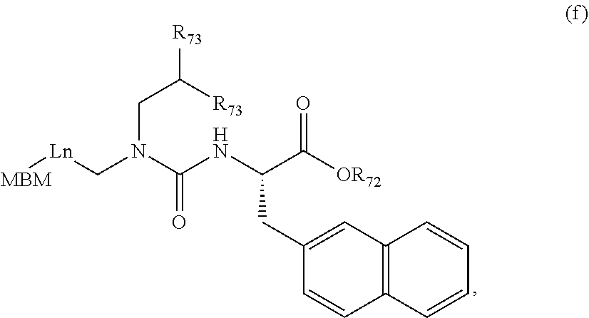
C12=C(C=CC=C1)C=CC(CC(C(=O)[OR72])NC(=O)N(CC([R73])[R73])C[Ln][MBM])=C2
